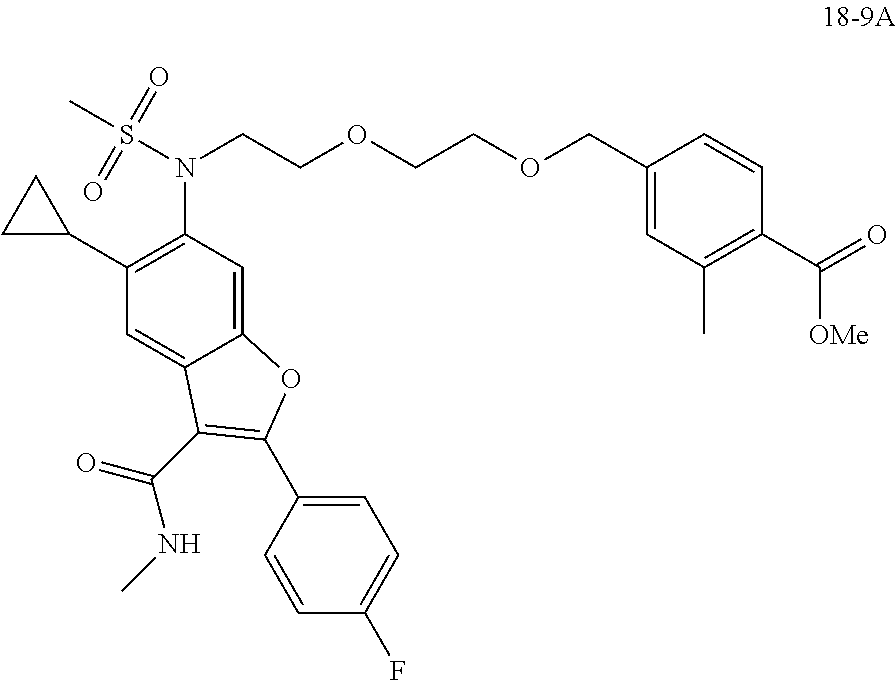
C12=CC(N(S(C)(=O)=O)CCOCCOCC3=CC(C)=C(C(=O)[OMe])C=C3)=C(C3CC3)C=C1C(C(=O)NC)=C(C1=CC=C(F)C=C1)O2
